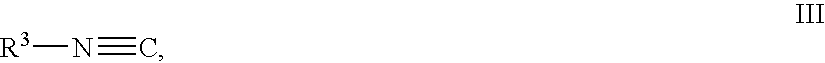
N([R3])#C
